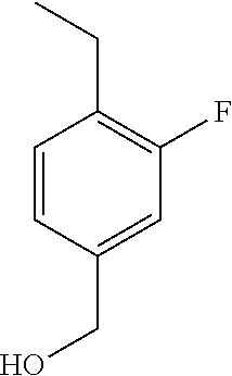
C1=CC(CO)=CC(F)=C1CC
